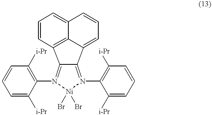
C1=CC2=C3C(=C1)C=CC=C3C1=N(C3=C([i-Pr])C=CC=C3[i-Pr])[Ni](Br)(Br)N(C3=C([i-Pr])C=CC=C3[i-Pr])=C21
